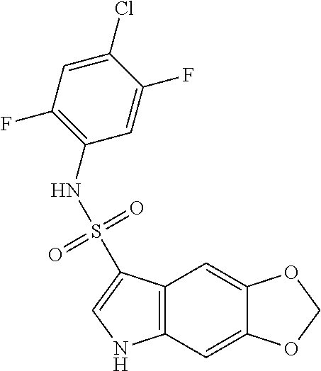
C12=C(C=C3C(=C1)OCO3)NC=C2S(=O)(=O)NC1=C(F)C=C(Cl)C(F)=C1
